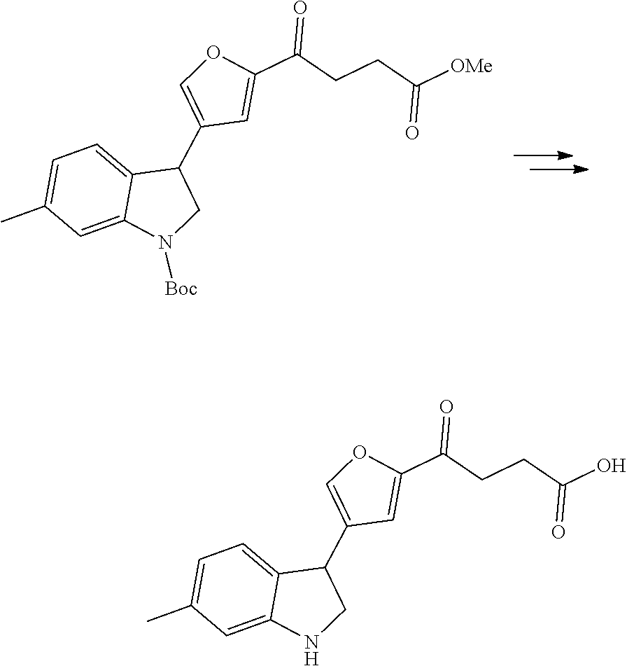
C1=C(C)C=C2C(=C1)C(C1=COC(C(CCC([OMe])=O)=O)=C1)CN2[Boc].C1=C(C)C=C2C(=C1)C(C1=COC(C(CCC(O)=O)=O)=C1)CN2
